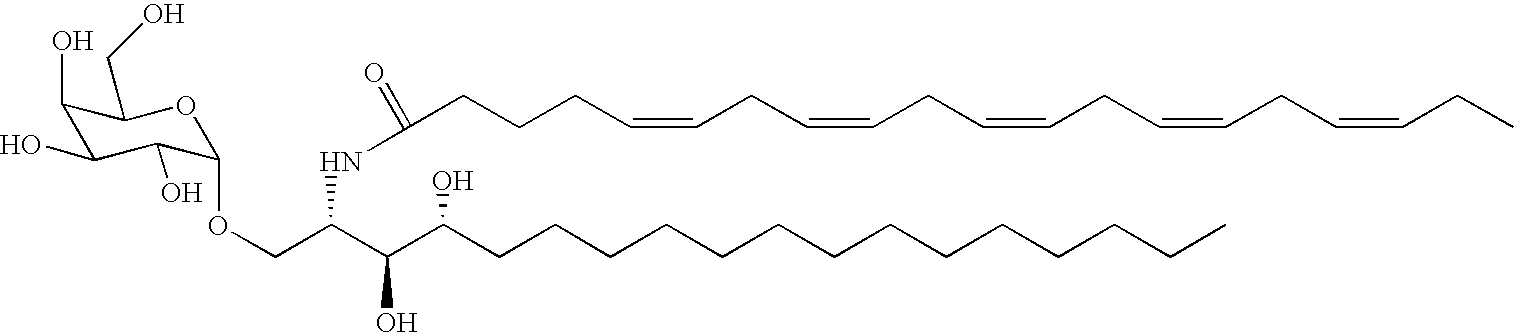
C1(O)C(O)C(O)C(OCC(C(C(CCCCCCCCCCCCCC)O)O)NC(=O)CCCC=CCC=CCC=CCC=CCC=CCC)OC1CO
